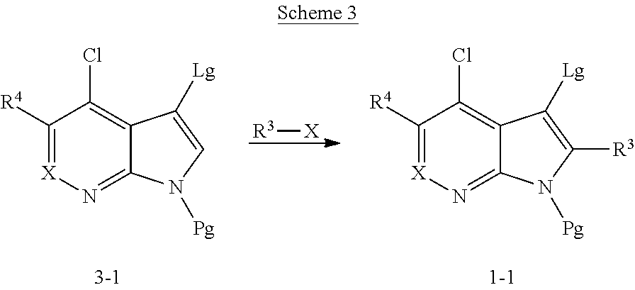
C1([R4])=[X]N=C2C(=C1Cl)C([Lg])=CN2[Pg].[R3][X].C1([R4])=[X]N=C2C(=C1Cl)C([Lg])=C([R3])N2[Pg]
